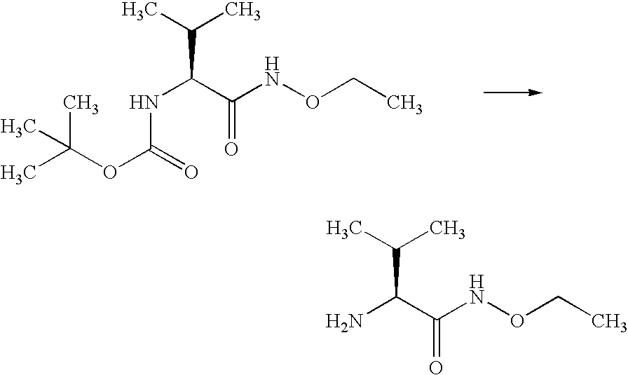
C(C)(C)C(C(NOCC)=O)NC(OC(C)(C)C)=O.C(C)(C)C(C(NOCC)=O)N
